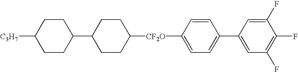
C1CC(C2CCC([CF2O]C3=CC=C(C4=CC(F)=C(F)C(F)=C4)C=C3)CC2)CCC1[C3H7]
